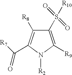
C1(S(=O)(=O)[R10])=C([R9])N([R2])C(C([R7])=O)=C1[R8]
